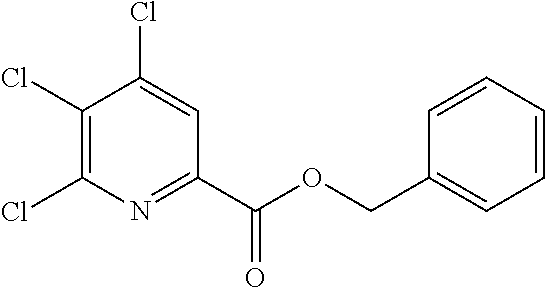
C1(Cl)=C(Cl)N=C(C(OCC2=CC=CC=C2)=O)C=C1Cl
